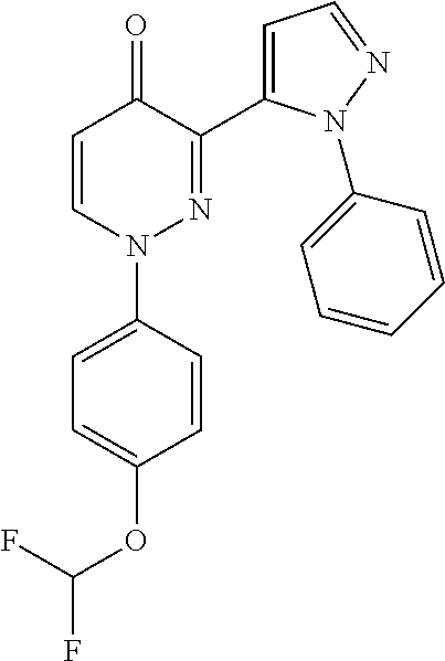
C1=CN(C2=CC=C(OC(F)F)C=C2)N=C(C2=CC=NN2C2=CC=CC=C2)C1=O
